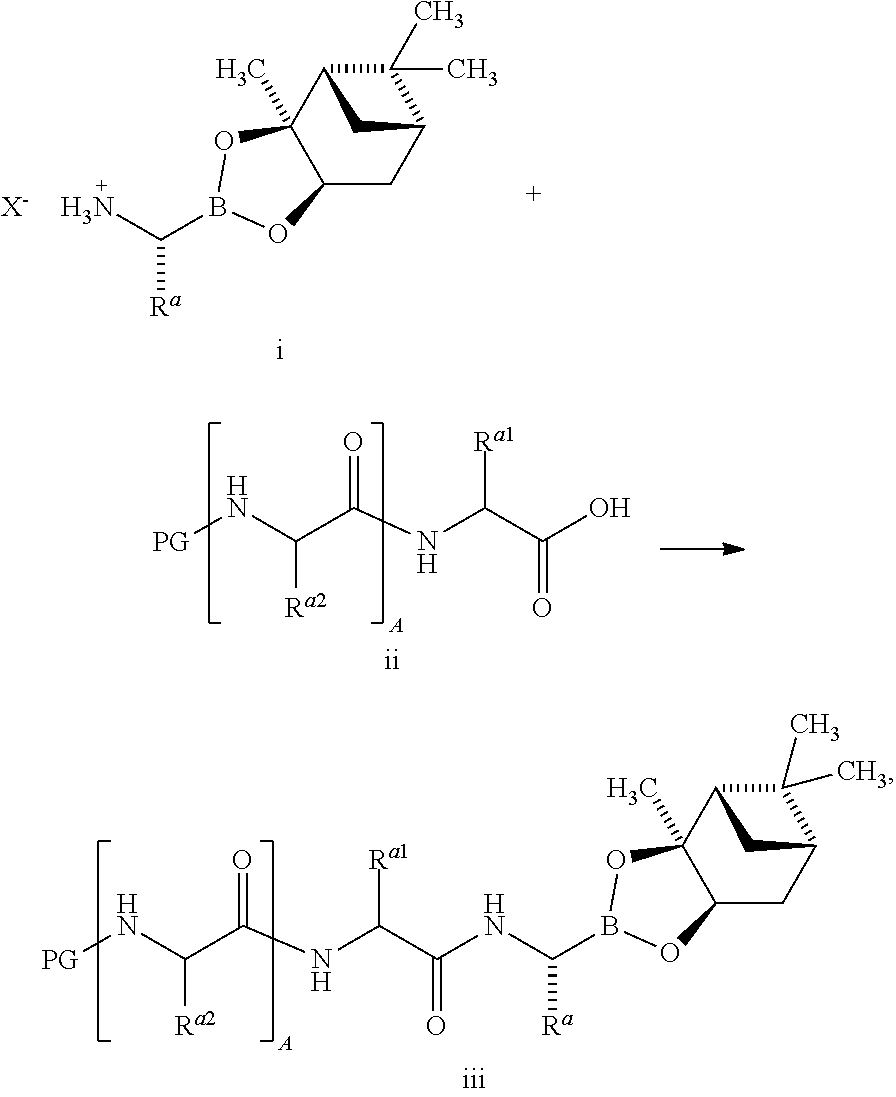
C1(C)(C)C2C3(C)C(CC1C2)OB(C(N)[Ra])O3.[X-].[PG]NC(C(NC(C(O)=O)[Ra1])=O)[Ra2].C1(C)(C)C2C3(C)C(CC1C2)OB(C(NC(C(NC(C(N[PG])[Ra2])=O)[Ra1])=O)[Ra])O3
